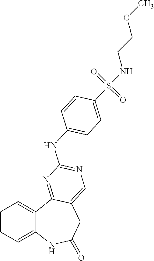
C1=CC=C2C(=C1)C1=NC(NC3=CC=C(S(NCCOC)(=O)=O)C=C3)=NC=C1CC(=O)N2
